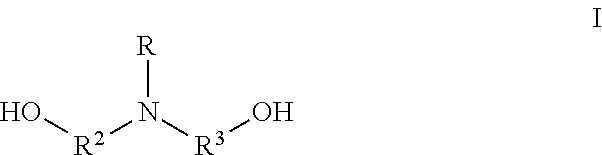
O[R2]N([R3]O)[R]
